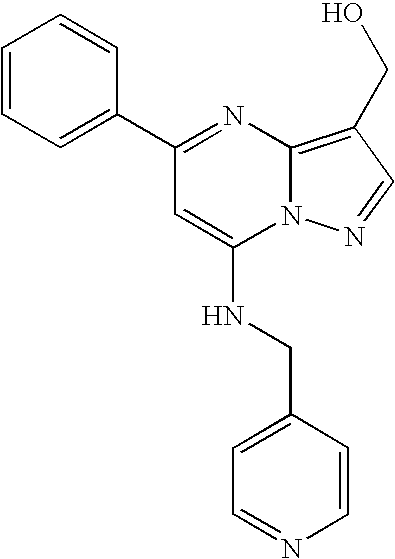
C1(C2=NC3=C(CO)C=NN3C(NCC3=CC=NC=C3)=C2)=CC=CC=C1
